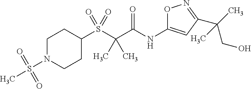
S(C(C(NC1=CC(C(CO)(C)C)=NO1)=O)(C)C)(=O)(=O)C1CCN(S(C)(=O)=O)CC1
